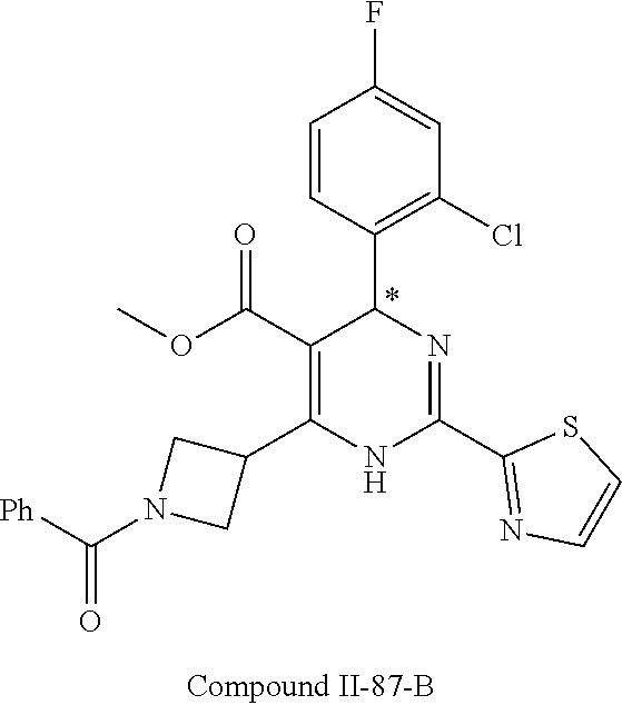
C1=C(F)C=CC(C2N=C(C3=NC=CS3)NC(C3CN(C([Ph])=O)C3)=C2C(OC)=O)=C1Cl
